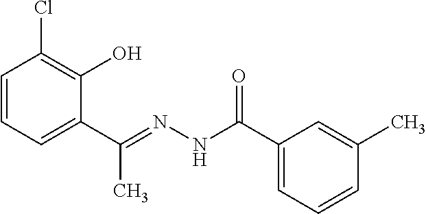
C1=CC=C(C(=NNC(C2=CC=CC(C)=C2)=O)C)C(O)=C1Cl
